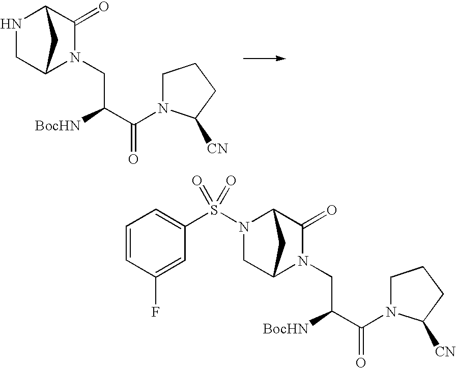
C1C2N(CC(C(=O)N3CCCC3[CN])[BocHN])C(=O)C(N1)C2.C1C2N(CC(C(=O)N3CCCC3[CN])[BocHN])C(=O)C(N1S(C1=CC=CC(F)=C1)(=O)=O)C2
